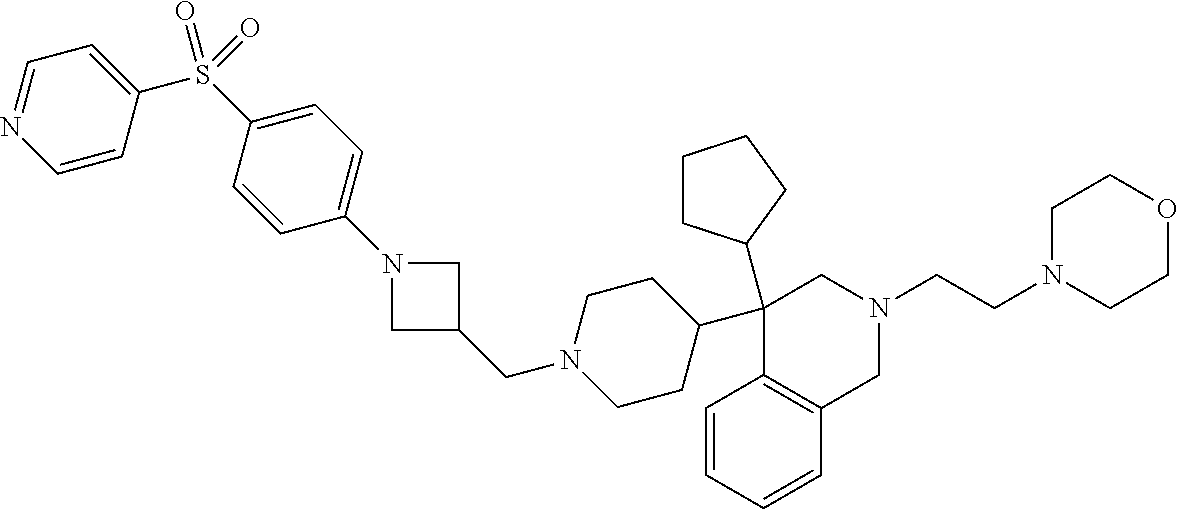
C1(C2(C3CCCC3)C3=C(C=CC=C3)CN(CCN3CCOCC3)C2)CCN(CC2CN(C3=CC=C(S(=O)(=O)C4=CC=NC=C4)C=C3)C2)CC1
